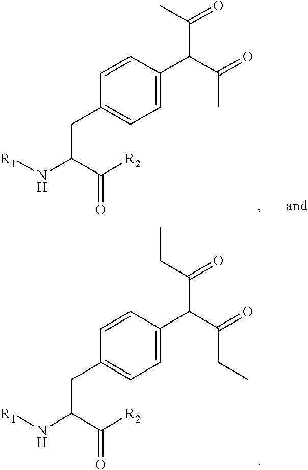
C1=C(C(C(=O)CC)C(=O)CC)C=CC(CC(N[R1])C([R2])=O)=C1.C1=C(C(C(=O)C)C(=O)C)C=CC(CC(N[R1])C([R2])=O)=C1
